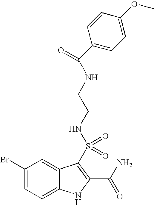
C1(Br)=CC=C2C(=C1)C(S(NCCNC(=O)C1=CC=C(OC)C=C1)(=O)=O)=C(C(N)=O)N2
